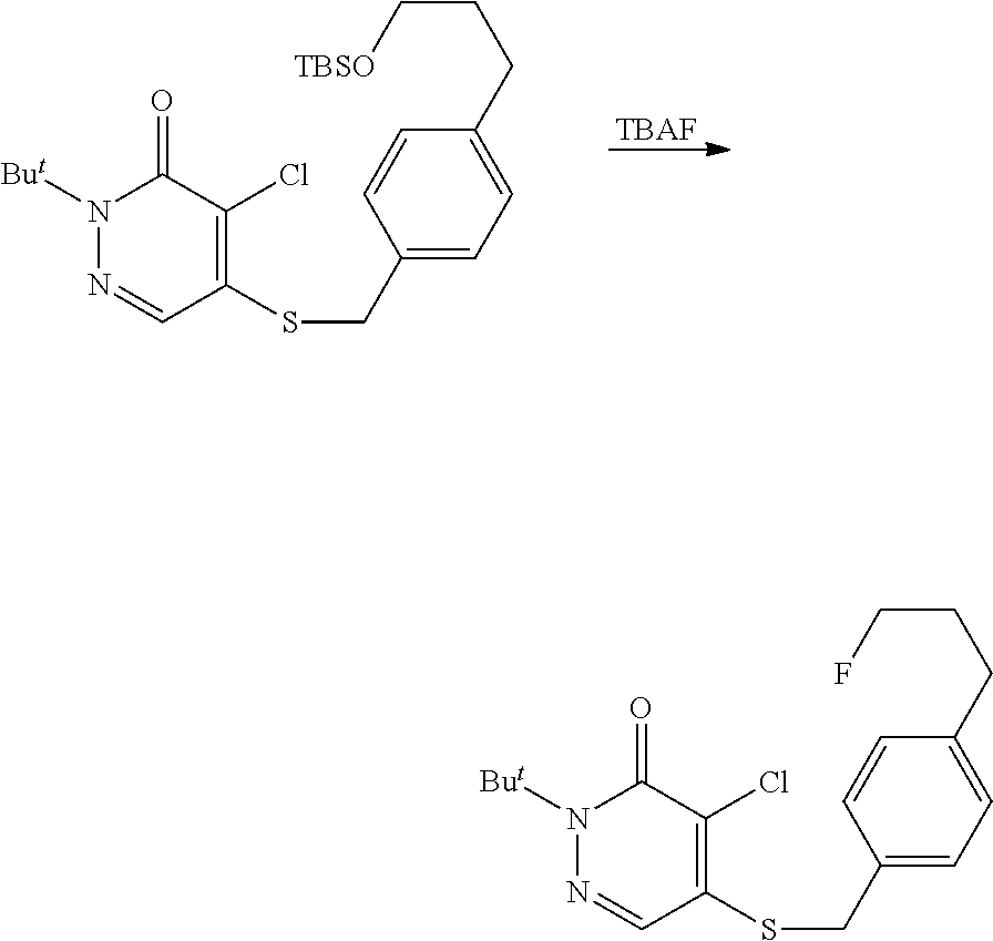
C1(SCC2=CC=C(CCC[TBSO])C=C2)=C(Cl)C(=O)N([But])N=C1.[TBAF].C1(SCC2=CC=C(CCCF)C=C2)=C(Cl)C(=O)N([But])N=C1
